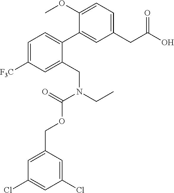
C1(CC(O)=O)=CC=C(OC)C(C2=CC=C([F3C])C=C2CN(CC)C(=O)OCC2=CC(Cl)=CC(Cl)=C2)=C1
